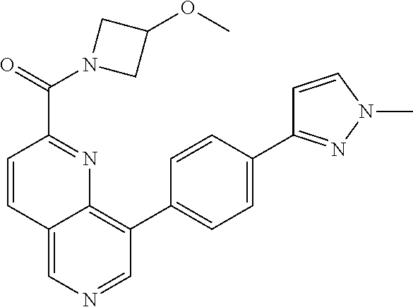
C12=CN=CC(C3=CC=C(C4=NN(C)C=C4)C=C3)=C1N=C(C(N1CC(OC)C1)=O)C=C2
